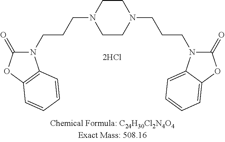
C1CN(CCCN2C(=O)OC3=CC=CC=C23)CCN1CCCN1C(=O)OC2=C1C=CC=C2
